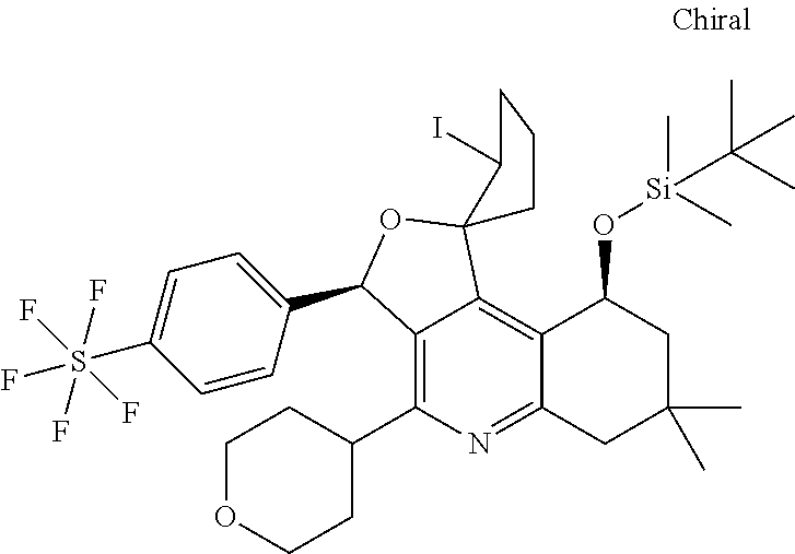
C12=C(C3CCOCC3)N=C3C(=C1C1(OC2C2=CC=C(S(F)(F)(F)(F)F)C=C2)CCCC1I)C(O[Si](C(C)(C)C)(C)C)CC(C)(C)C3
